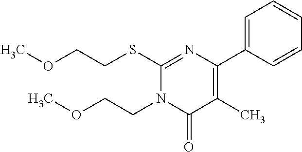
C1=C(C2=C(C)C(=O)N(CCOC)C(SCCOC)=N2)C=CC=C1
